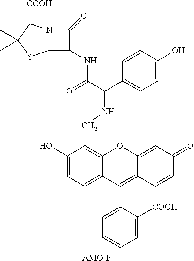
C1=CC=C([COOH])C(C2=C3C(=CC(=O)C=C3)OC3=C(CNC(C4=CC=C(O)C=C4)C(NC4C(=O)N5C4SC(C)(C)C5[COOH])=O)C(O)=CC=C23)=C1.[AMO-F]
